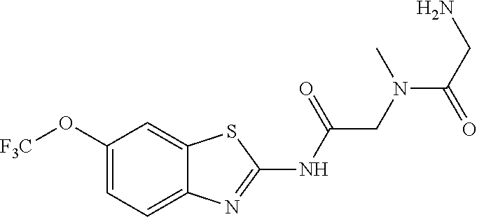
C1(O[F3C])=CC=C2C(=C1)SC(NC(CN(C(CN)=O)C)=O)=N2
